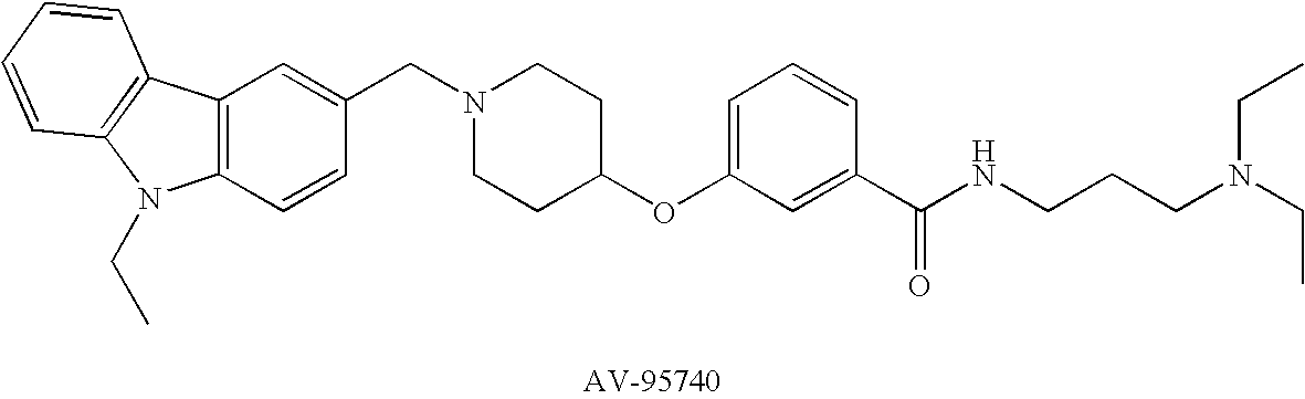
C1(CN2CCC(OC3=CC=CC(C(NCCCN(CC)CC)=O)=C3)CC2)=CC2=C(C=C1)N(CC)C1=C2C=CC=C1
